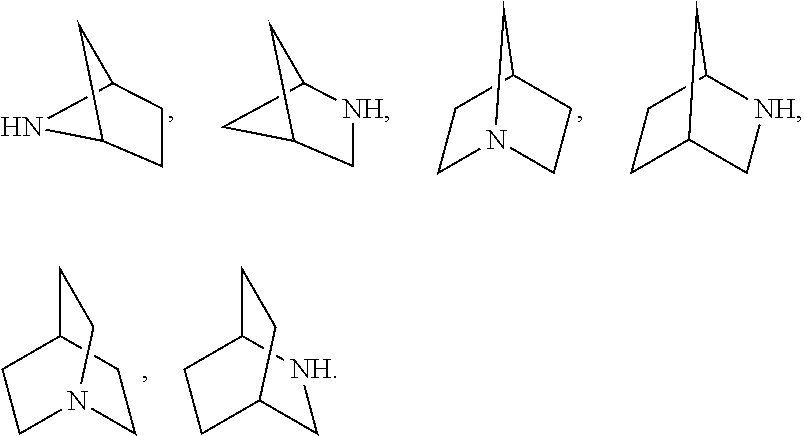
C1C2[NH]CC1C2.N1C2CCC1C2.C1C2CCN(C1)C2.C1C2[NH]CC(C1)C2.C1C2CCN(C1)CC2.[NH]1C2CCC(C1)CC2
